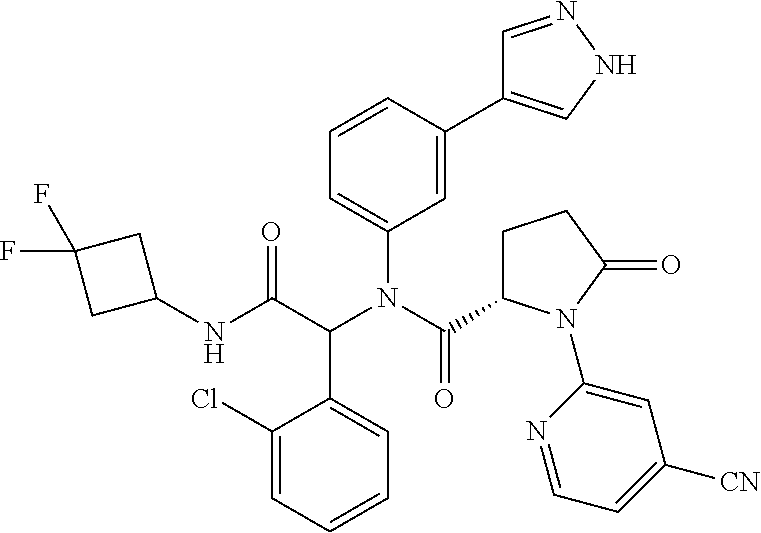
C1=CC=C(Cl)C(C(C(NC2CC(F)(F)C2)=O)N(C(=O)C2CCC(=O)N2C2=CC([CN])=CC=N2)C2=CC=CC(C3=CNN=C3)=C2)=C1
